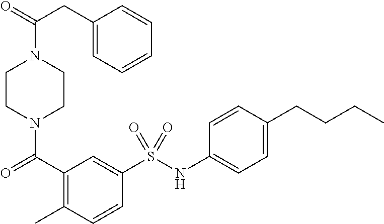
C1CN(C(=O)C2=C(C)C=CC(S(NC3=CC=C(CCCC)C=C3)(=O)=O)=C2)CCN1C(CC1=CC=CC=C1)=O
